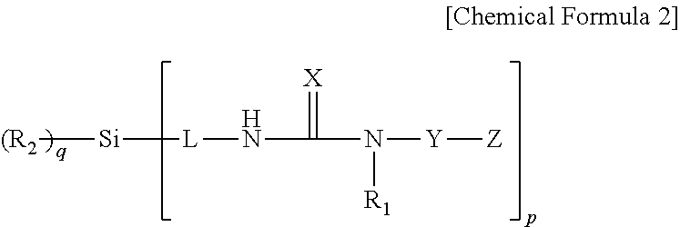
[(R2][Si][L]NC(=[X])N([R1])[Y][Z]
